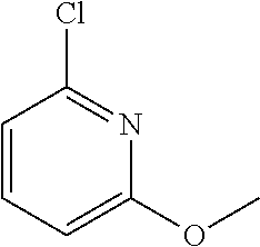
ClC1=NC(OC)=CC=C1
